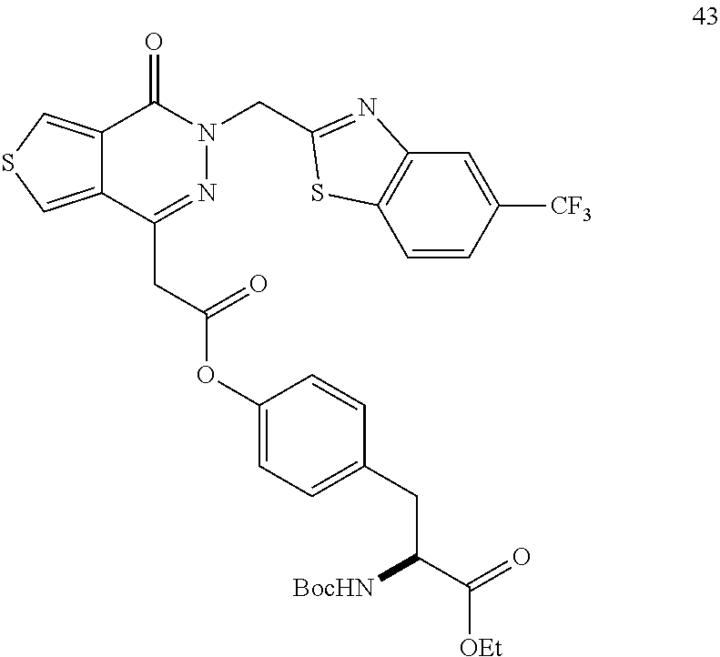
C12=CSC=C1C(CC(OC1=CC=C(CC(C(=O)[OEt])[BocHN])C=C1)=O)=NN(CC1=NC3=C(C=CC([CF3])=C3)S1)C2=O
